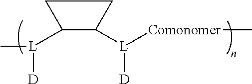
[L](C1C([L]([Comonomer]C)[D])CC1)(C)[D]
